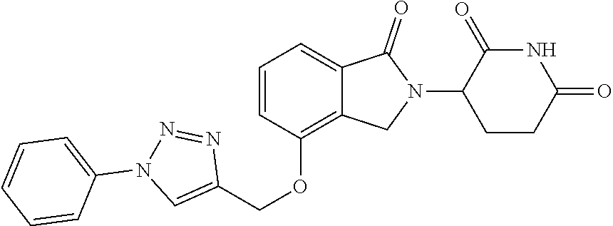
C1(OCC2=CN(C3=CC=CC=C3)N=N2)=C2C(=CC=C1)C(=O)N(C1CCC(=O)NC1=O)C2
